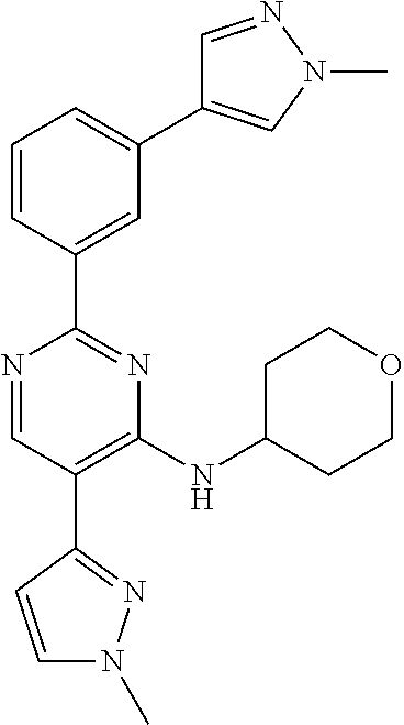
N1=CC(C2=NN(C)C=C2)=C(NC2CCOCC2)N=C1C1=CC(C2=CN(C)N=C2)=CC=C1
